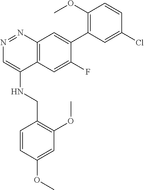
COC1=C(C2=CC3=C(C=C2F)C(NCC2=C(OC)C=C(OC)C=C2)=CN=N3)C=C(Cl)C=C1
